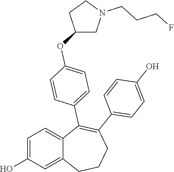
C1=C(O)C=C2C(=C1)C(C1=CC=C(OC3CN(CCCF)CC3)C=C1)=C(C1=CC=C(O)C=C1)CCC2
